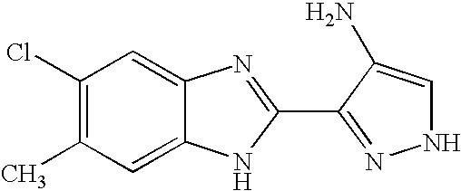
C1=C2C(=CC(Cl)=C1C)N=C(C1=NNC=C1N)N2
